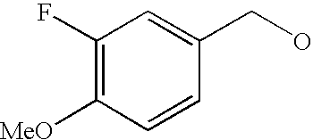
C1(F)=C([MeO])C=CC(CO)=C1
